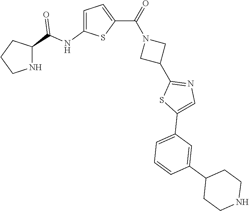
C1CNC(C(NC2=CC=C(C(=O)N3CC(C4=NC=C(C5=CC=CC(C6CCNCC6)=C5)S4)C3)S2)=O)C1
